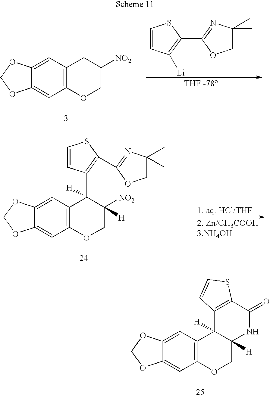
C12=C(C=C3C(=C1)OCO3)CC([NO2])CO2.C1=CC([Li])=C(C2=NC(C)(C)CO2)S1.C12=C(C=C3C(=C1)OCO3)C([H])(C1=C(C3=NC(C)(C)CO3)SC=C1)C([NO2])([H])CO2.C12=C(C=C3C(=C1)OCO3)C1([H])C([H])(CO2)NC(=O)C2=C1C=CS2
